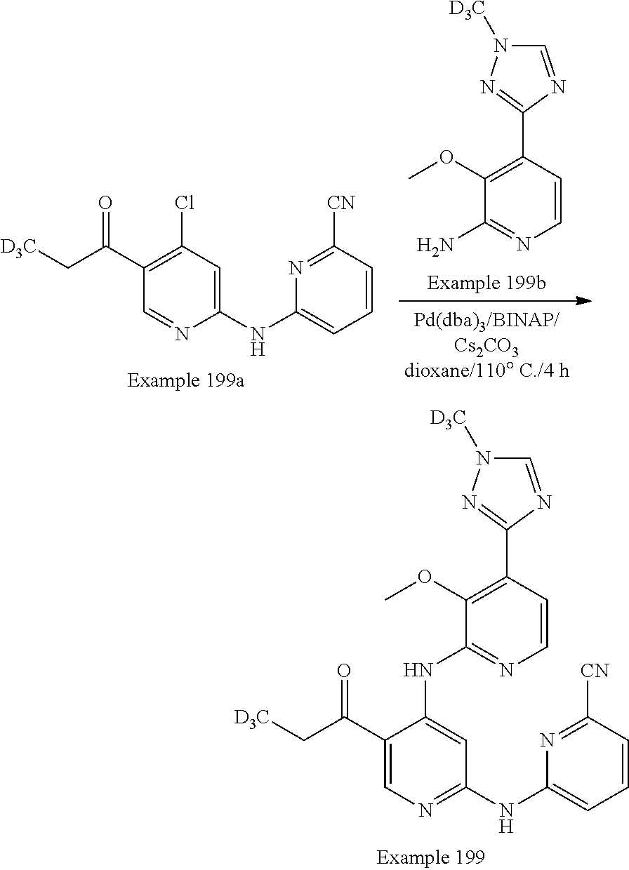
C1(C(C[D3C])=O)=CN=C(NC2=CC=CC([CN])=N2)C=C1NC1=NC=CC(C2=NN([D3C])C=N2)=C1OC.C1(C(C[D3C])=O)=C(Cl)C=C(NC2=CC=CC([CN])=N2)N=C1.NC1=NC=CC(C2=NN([D3C])C=N2)=C1OC
